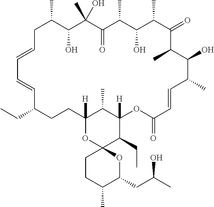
C1C(C)C(O)C(C)(O)C(=O)C(C)C(O)C(C)C(=O)C(C)C(O)C(C)C=CC(=O)OC2([H])C(C)C([H])(CCC(CC)C=CC=C1)OC1(C2CC)CCC(C)C(CC(C)O)O1
